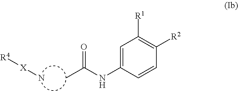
[X](N)[R4].CC(NC1=CC([R1])=C([R2])C=C1)=O
